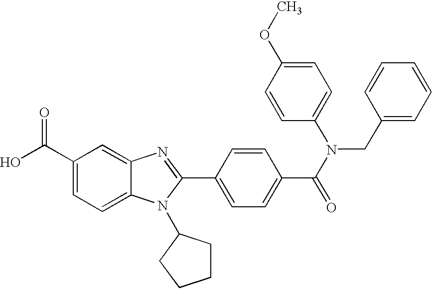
C1(C(O)=O)=CC=C2C(=C1)N=C(C1=CC=C(C(N(CC3=CC=CC=C3)C3=CC=C(OC)C=C3)=O)C=C1)N2C1CCCC1
